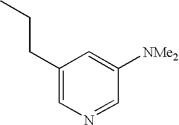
C1(CCC)=CN=CC([NMe2])=C1
